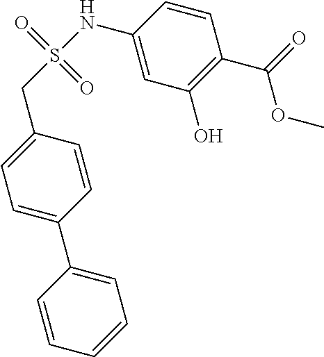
C1=CC=CC=C1C1=CC=C(CS(=O)(=O)NC2=CC(O)=C(C(=O)OC)C=C2)C=C1
